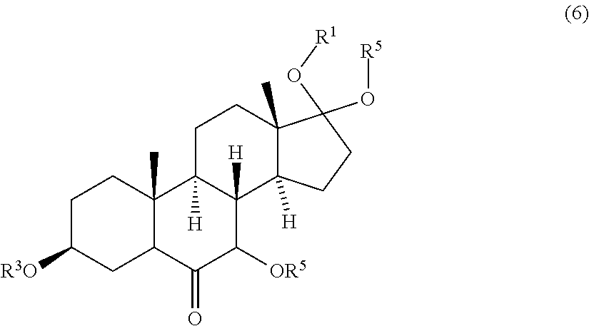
C1C([R3O])CC2C(C)(C1)C1([H])C([H])(C([OR5])C2=O)C2([H])C(C)(CC1)C(O[R5])(O[R1])CC2
